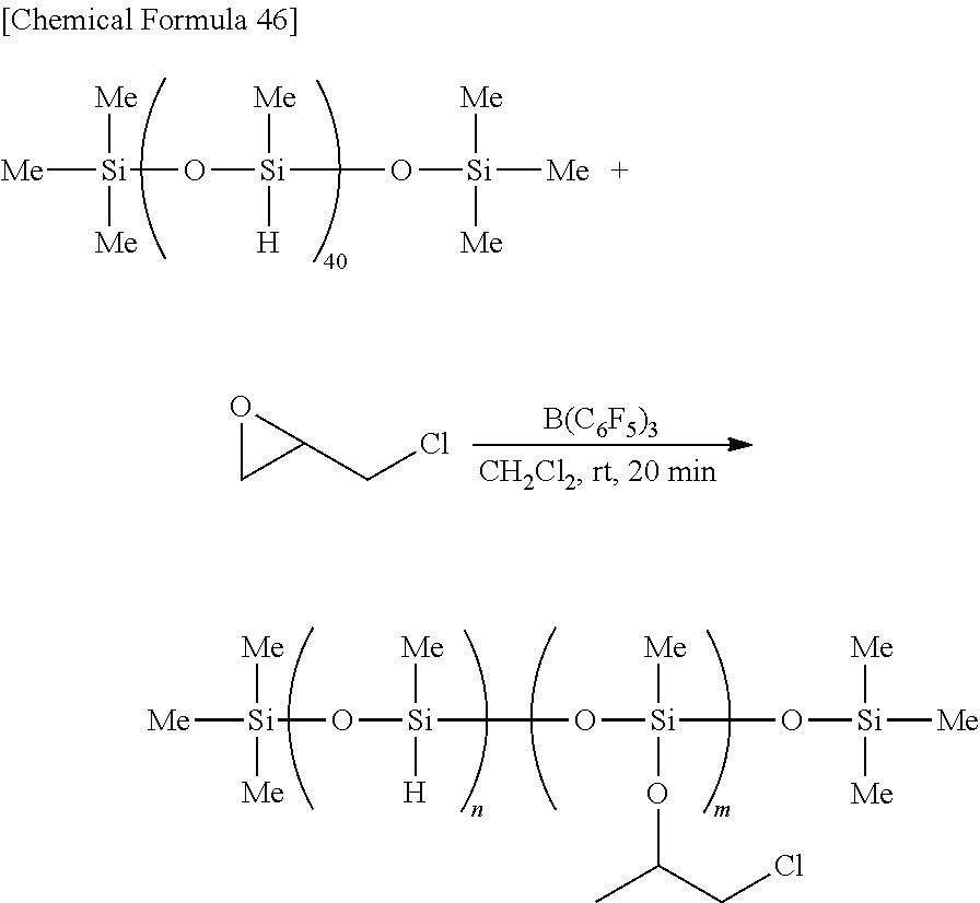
[Me][Si]([Me])([Me])O[Si]([Me])([H])O[Si]([Me])([Me])[Me].[B(C6F5)3].O1CC1CCl.[Me][Si]([Me])([Me])O[Si]([Me])([H])O[Si]([Me])(OC(C)CCl)O[Si]([Me])([Me])[Me]
